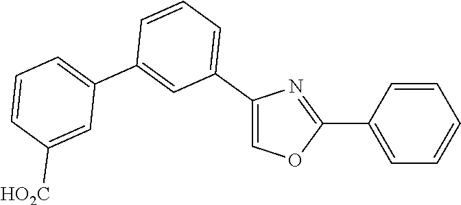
C1(C2=CC=CC(C3=CC=CC([HO2C])=C3)=C2)=COC(C2=CC=CC=C2)=N1
